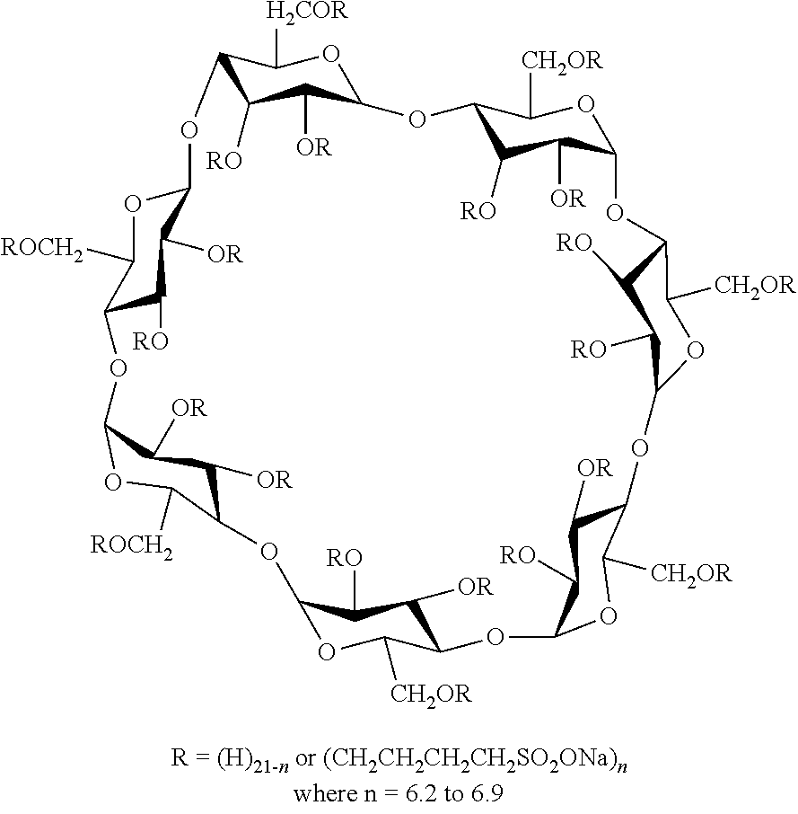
C12C([RO])C([OR])C(OC1[H2COR])OC1C([RO])C([OR])C(OC1[CH2OR])OC1C([RO])C([RO])C(OC1[CH2OR])OC1C([CH2OR])OC(C([RO])C1[OR])OC1C([CH2OR])OC(C([RO])C1[OR])OC1C([ROCH2])OC(C([OR])C1[OR])OC1C([RO])C([OR])C(OC1[ROCH2])O2
